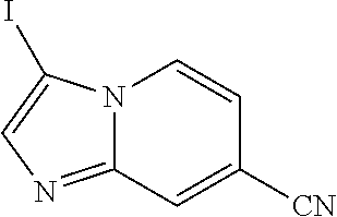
C12=NC=C(I)N1C=CC([CN])=C2
